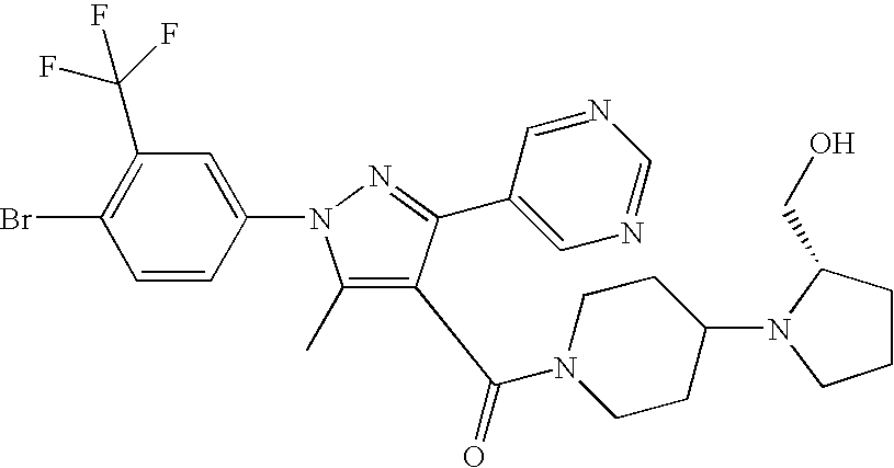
C1(C)=C(C(=O)N2CCC(N3CCCC3CO)CC2)C(C2=CN=CN=C2)=NN1C1=CC(C(F)(F)F)=C(Br)C=C1
